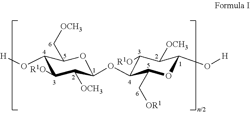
C1(O[H])C([R1O])C([OCH3])C(OC2C([R1O])C([OCH3])C(O[H])OC2C[OR1])OC1C[OCH3]
